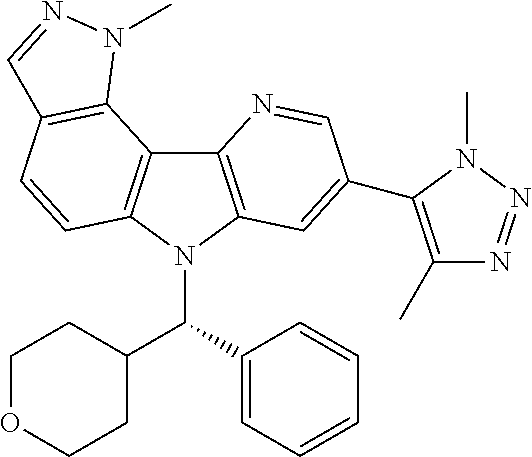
C12=C(N(C(C3=CC=CC=C3)C3CCOCC3)C3=C1C1=C(C=C3)C=NN1C)C=C(C1=C(C)N=NN1C)C=N2
